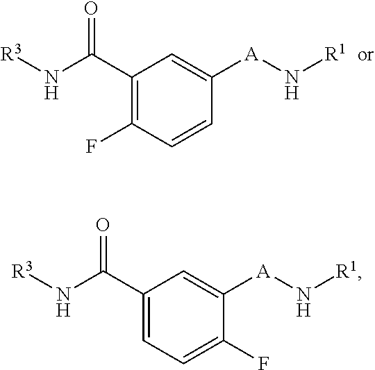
C1(C(N[R3])=O)=C(F)C=CC([A]N[R1])=C1.C1(C(N[R3])=O)=CC=C(F)C([A]N[R1])=C1
